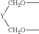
[Y]([CH2O]C)[CH2O]C
